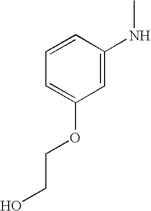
C1=CC(NC)=CC(OCCO)=C1
